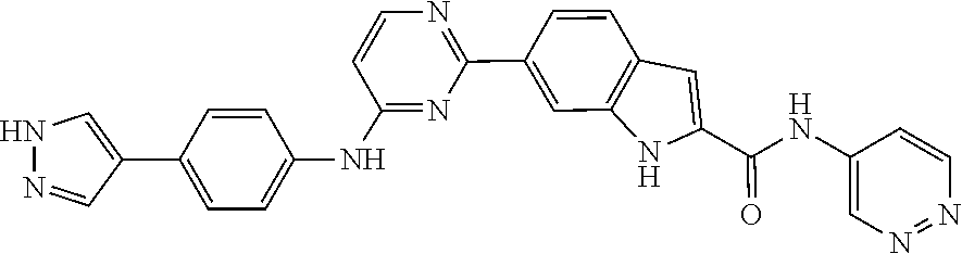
N(C1=CN=NC=C1)C(C1=CC2=C(N1)C=C(C1=NC=CC(NC3=CC=C(C4=CNN=C4)C=C3)=N1)C=C2)=O
